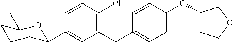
C1=CC(Cl)=C(CC2=CC=C(OC3CCOC3)C=C2)C=C1C1CCCC(C)O1
